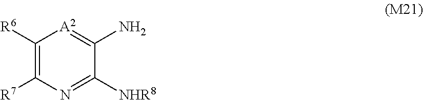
C1([R6])=C([R7])N=C([NHR8])C(N)=[A2]1
